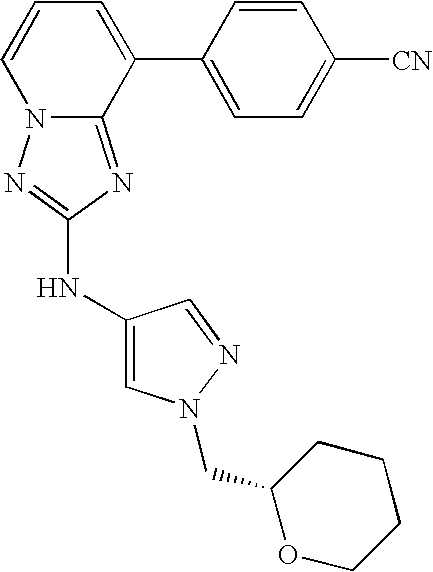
C1=CC=C(C2=CC=C([CN])C=C2)C2=NC(NC3=CN(CC4OCCCC4)N=C3)=NN12
